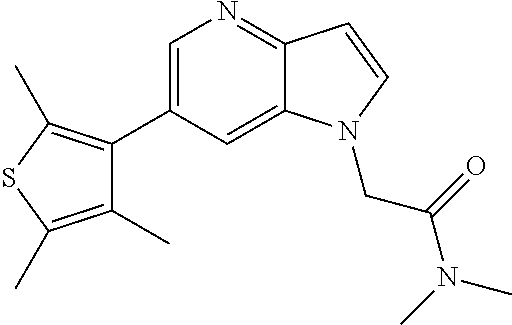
C1=C(C2=C(C)SC(C)=C2C)C=C2C(=N1)C=CN2CC(N(C)C)=O
